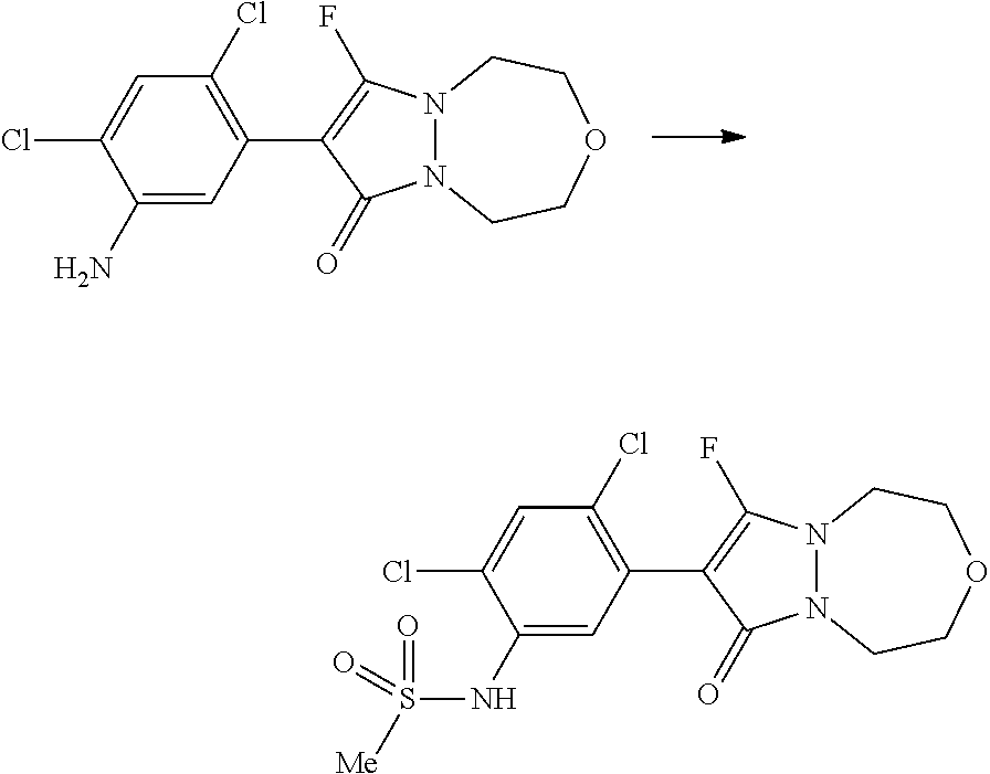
C1(N)=CC(C2=C(F)N3N(C2=O)CCOCC3)=C(Cl)C=C1Cl.C1(NS([Me])(=O)=O)=CC(C2=C(F)N3N(C2=O)CCOCC3)=C(Cl)C=C1Cl
